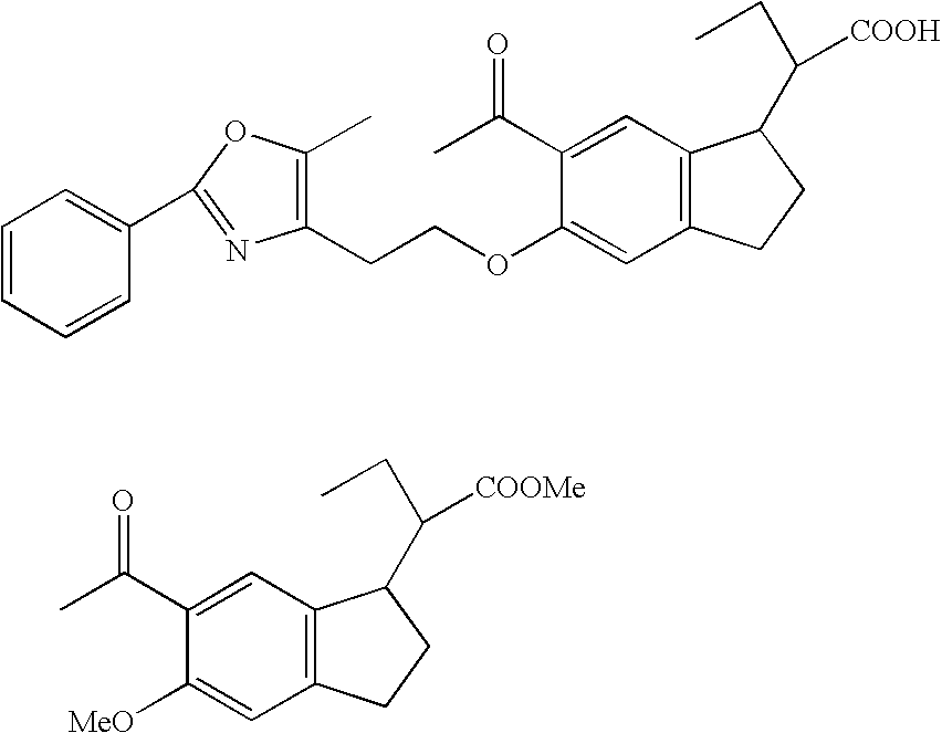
C1=CC=CC(C2=NC(CCOC3=CC4=C(C=C3C(C)=O)C(C([COOH])CC)CC4)=C(C)O2)=C1.[MeO]C1=CC2=C(C=C1C(C)=O)C(C([COOMe])CC)CC2
